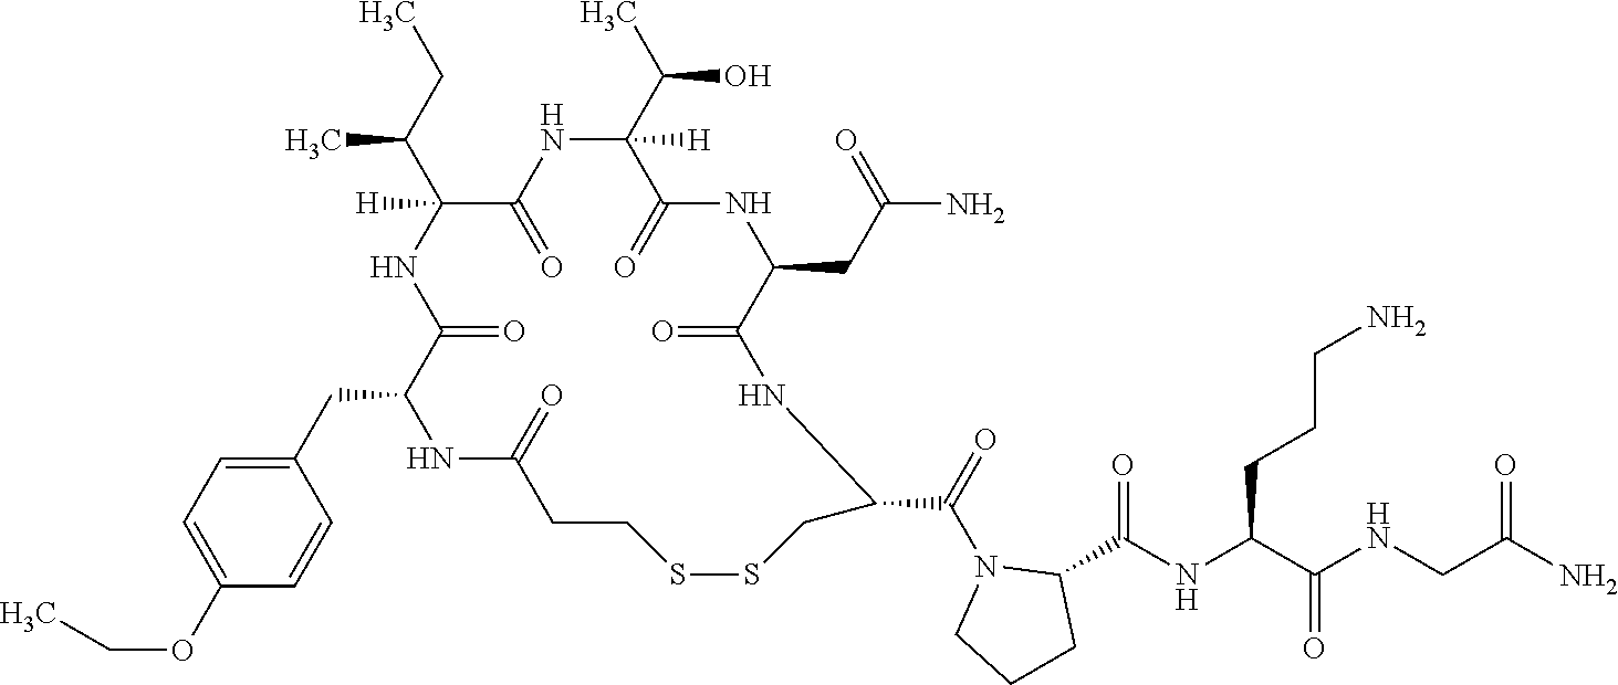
C1(CC2C(=O)NC(C(CC)C)([H])C(=O)NC(C(C)O)([H])C(=O)NC(CC(=O)N)C(=O)NC(C(N3CCCC3C(NC(C(NCC(N)=O)=O)CCCN)=O)=O)CSSCCC(=O)N2)=CC=C(OCC)C=C1
